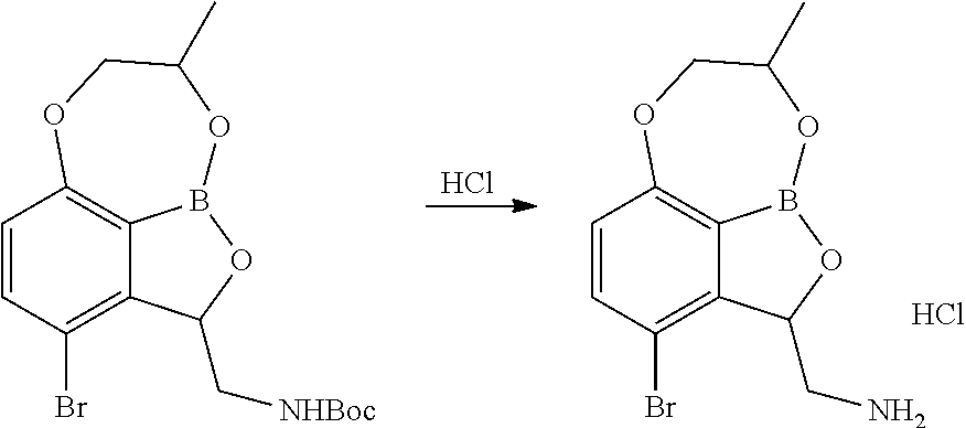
C1=CC(Br)=C2C3=C1OCC(C)OB3OC2C[NHBoc].Cl.C1=CC(Br)=C2C3=C1OCC(C)OB3OC2CN.Cl
